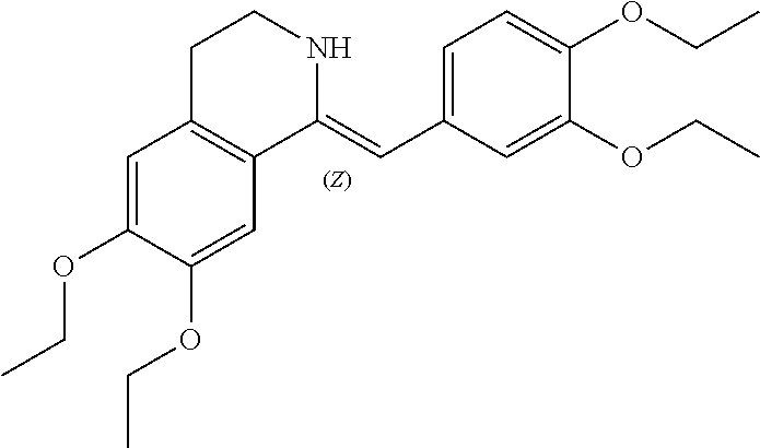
C1C2=C(C(=CC3=CC=C(OCC)C(OCC)=C3)NC1)C=C(OCC)C(OCC)=C2
